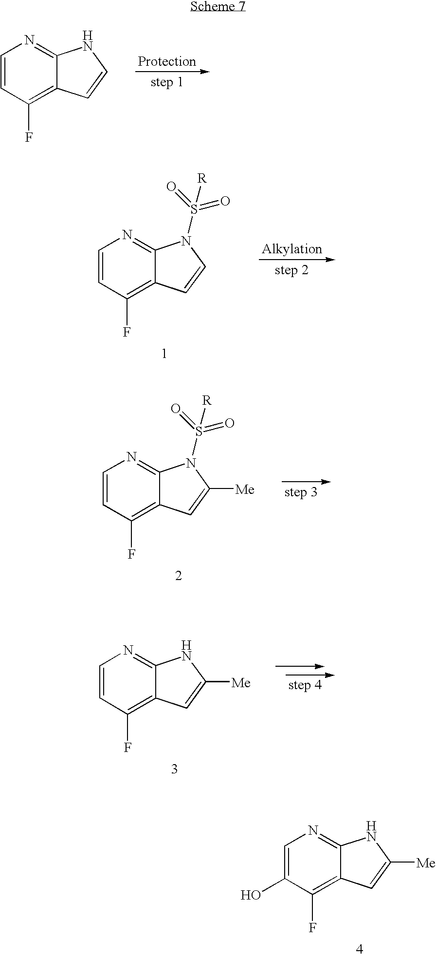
C1=C(O)C(F)=C2C(=N1)NC([Me])=C2.C1=CC(F)=C2C(=N1)NC=C2.C1=CC(F)=C2C(=N1)N(S(=O)(=O)[R])C=C2.C1=CC(F)=C2C(=N1)N(S(=O)(=O)[R])C([Me])=C2.C1=CC(F)=C2C(=N1)NC([Me])=C2
